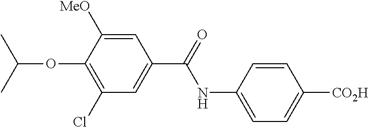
C1=C(NC(=O)C2=CC(Cl)=C(OC(C)C)C([MeO])=C2)C=CC([CO2H])=C1
